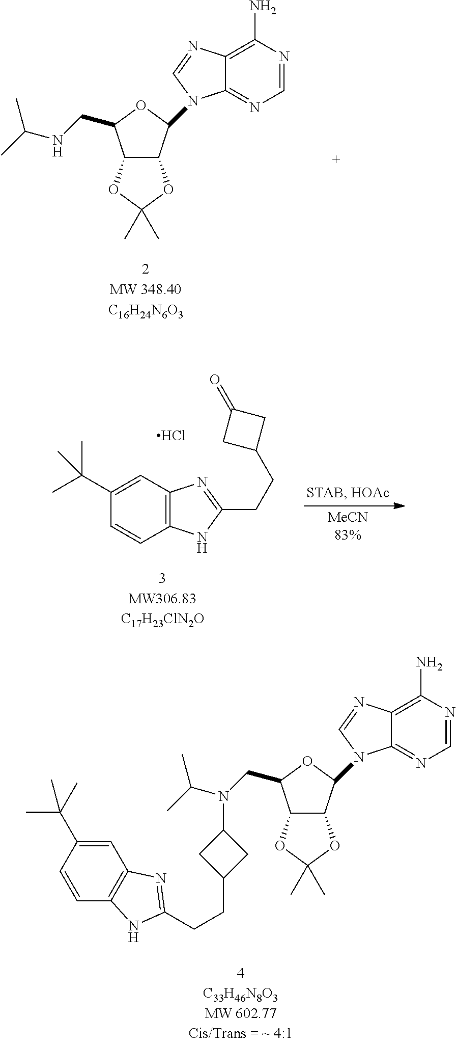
C12C(C(N3C4=NC=NC(N)=C4N=C3)OC1CN(C(C)C)C1CC(CCC3=NC4=C(C=CC(C(C)(C)C)=C4)N3)C1)OC(C)(C)O2.C12C(C(N3C4=NC=NC(N)=C4N=C3)OC1CNC(C)C)OC(C)(C)O2.C1(C(C)(C)C)=CC2=C(C=C1)NC(CCC1CC(=O)C1)=N2.Cl
